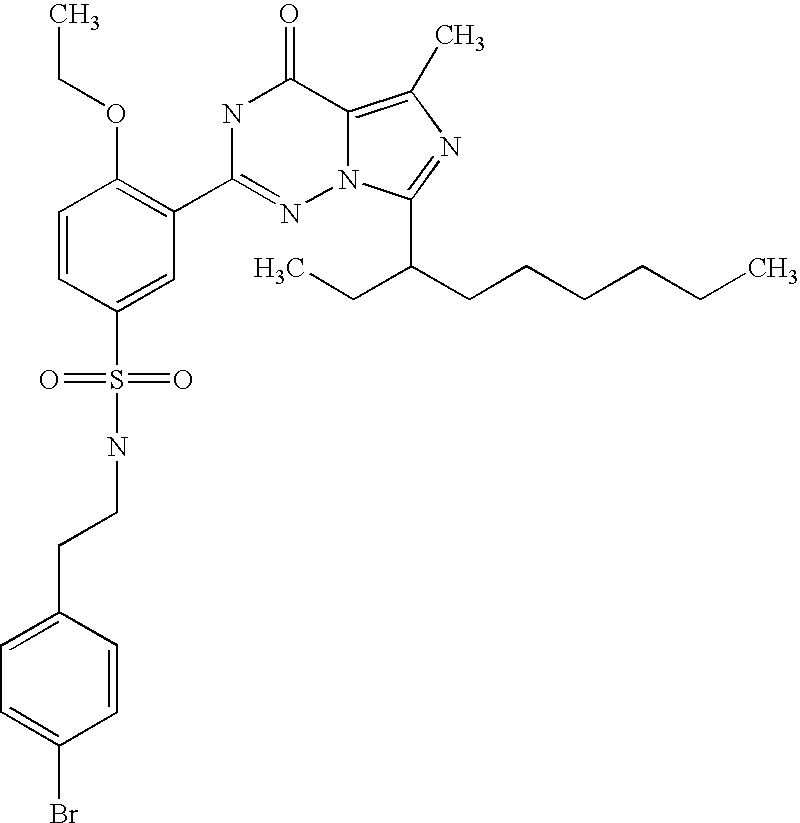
C1=CC(S(NCCC2=CC=C(Br)C=C2)(=O)=O)=CC(C2=NN3C(=C(C)N=C3C(CCCCCC)CC)C(=O)N2)=C1OCC
